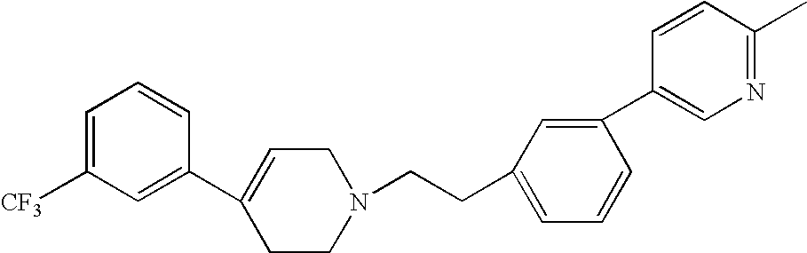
C1=C([CF3])C=C(C2=CCN(CCC3=CC=CC(C4=CN=C(C)C=C4)=C3)CC2)C=C1
